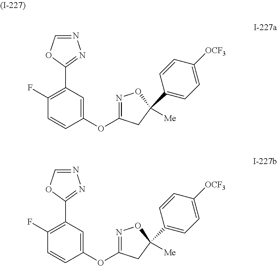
C1=CC(OC2=NOC(C3=CC=C([OCF3])C=C3)([Me])C2)=CC(C2=NN=CO2)=C1F.C1=CC(OC2=NOC(C3=CC=C([OCF3])C=C3)([Me])C2)=CC(C2=NN=CO2)=C1F
